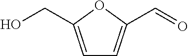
OCC1=CC=C(C=O)O1
